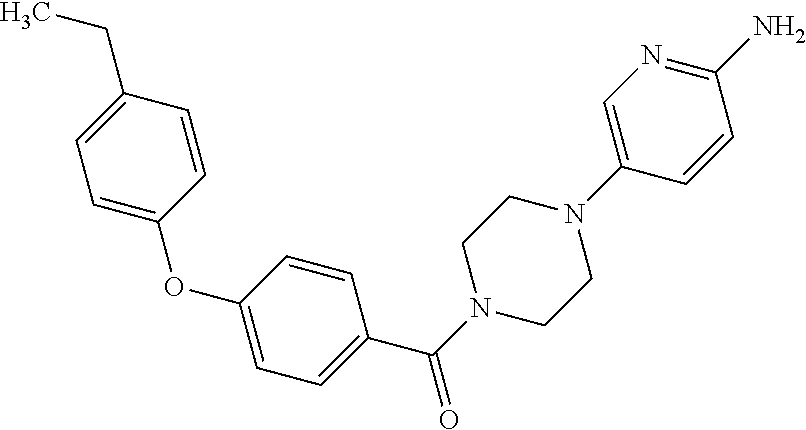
C1=C(OC2=CC=C(C(N3CCN(C4=CN=C(N)C=C4)CC3)=O)C=C2)C=CC(CC)=C1
